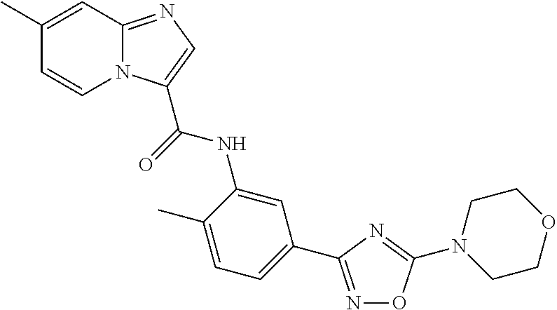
N1=C(C2=CC=C(C)C(NC(=O)C3=CN=C4N3C=CC(C)=C4)=C2)N=C(N2CCOCC2)O1
